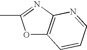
O1C2=C(N=C1C)N=CC=C2
